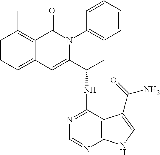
C1=CC=C2C(=C1C)C(=O)N(C1=CC=CC=C1)C(C(C)NC1=NC=NC3=C1C(C(=O)N)=CN3)=C2
